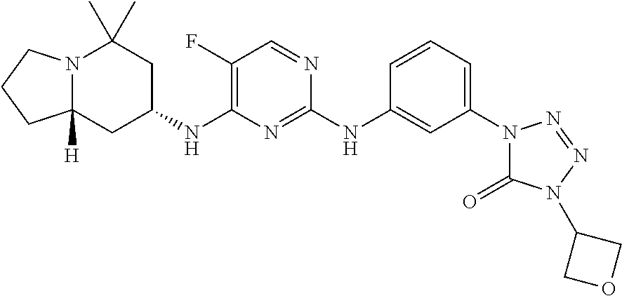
N12C([H])(CC(NC3=C(F)C=NC(NC4=CC(N5C(=O)N(C6COC6)N=N5)=CC=C4)=N3)CC1(C)C)CCC2
